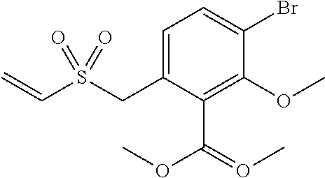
C1=C(CS(=O)(=O)C=C)C(C(OC)=OC)=C(OC)C(Br)=C1
